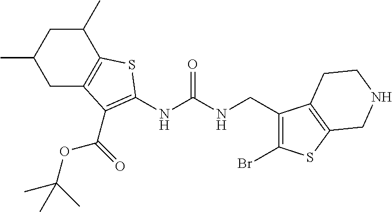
C1(C)CC(C)CC2=C1SC(NC(NCC1=C(Br)SC3=C1CCNC3)=O)=C2C(OC(C)(C)C)=O
